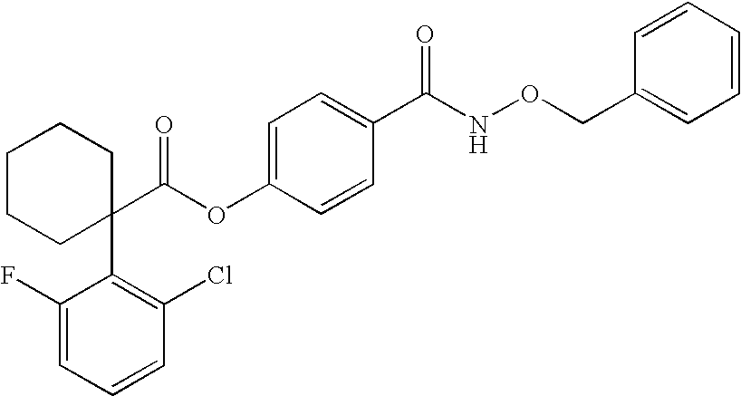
C1=C(OC(C2(C3=C(Cl)C=CC=C3F)CCCCC2)=O)C=CC(C(NOCC2=CC=CC=C2)=O)=C1
